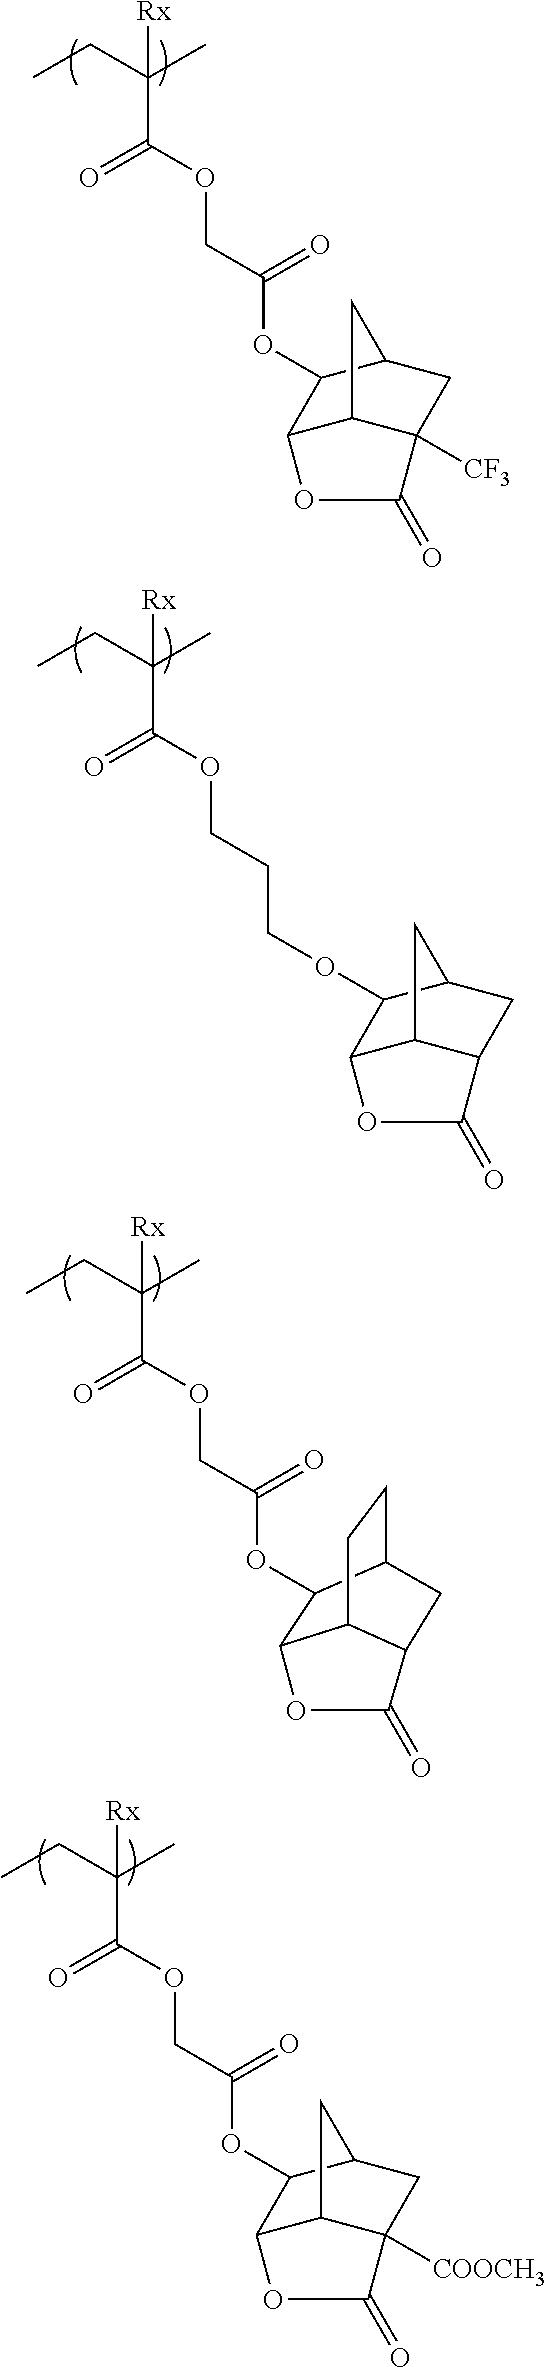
C(C(OCC(OC1C2C3C([CF3])(CC1C3)C(=O)O2)=O)=O)(CC)(C)[Rx].C(C(OCCCOC1C2C3C(CC1C3)C(=O)O2)=O)(CC)(C)[Rx].C(C(OCC(OC1C2C3CCC1CC3C(=O)O2)=O)=O)(CC)(C)[Rx].C(C(OCC(OC1C2C3C([COOCH3])(CC1C3)C(=O)O2)=O)=O)(CC)(C)[Rx]
